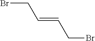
C(C=CCBr)Br
